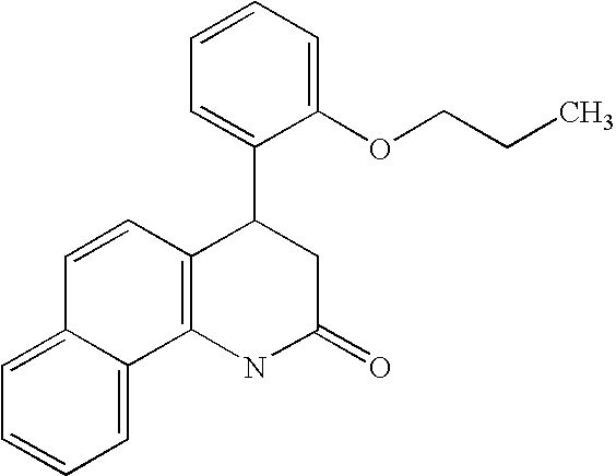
C1=CC=C(OCCC)C(C2C3=C(NC(=O)C2)C2=CC=CC=C2C=C3)=C1
